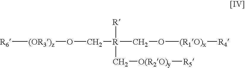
[R6][(OR3)z]OC[R]([R])(C[O(R2O)y][R5])CO[(R1O)x][R4]
